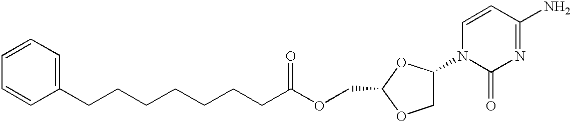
C1=CC=CC(CCCCCCCC(OCC2OCC(N3C(=O)N=C(N)C=C3)O2)=O)=C1
